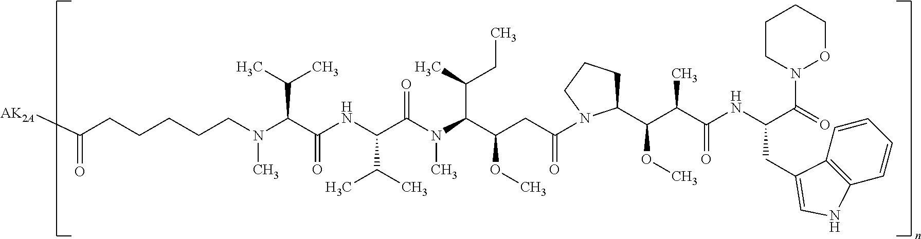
[AK2A]C(CCCCCN(C(C(NC(C(N(C(C(CC(N1C(C(C(C(NC(C(=O)N2OCCCC2)CC2=CNC3=C2C=CC=C3)=O)C)OC)CCC1)=O)OC)C(CC)C)C)=O)C(C)C)=O)C(C)C)C)=O
